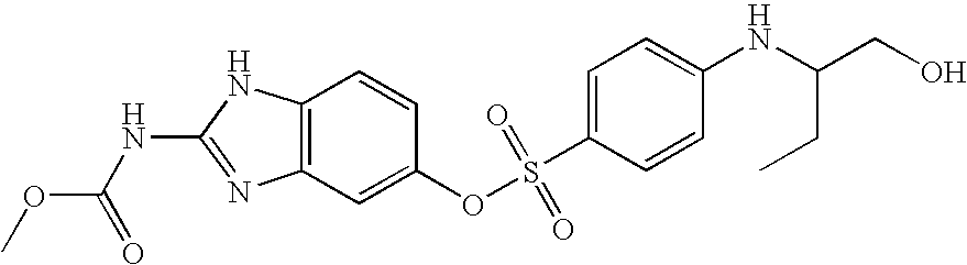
C12=C(C=C(OS(C3=CC=C(NC(CO)CC)C=C3)(=O)=O)C=C1)N=C(NC(OC)=O)N2
